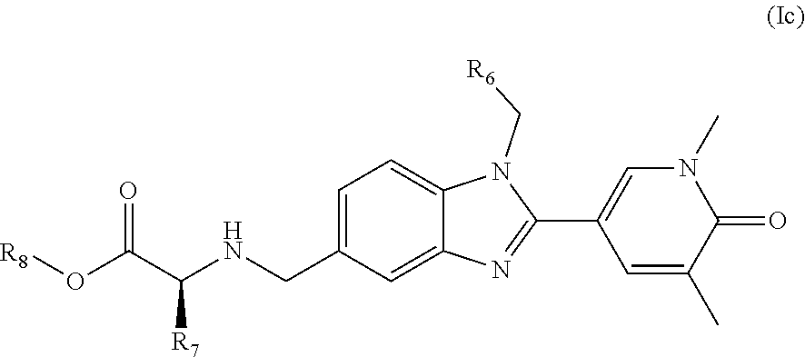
N1(C)C=C(C2=NC3=CC(CNC(C(O[R8])=O)[R7])=CC=C3N2C[R6])C=C(C)C1=O
